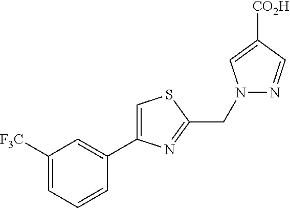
C1([F3C])=CC=CC(C2=CSC(CN3N=CC([CO2H])=C3)=N2)=C1
